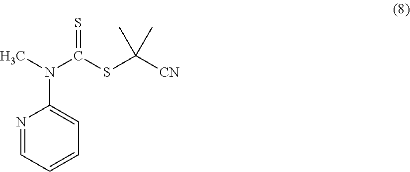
N1=CC=CC=C1N(C)C(SC([CN])(C)C)=S
